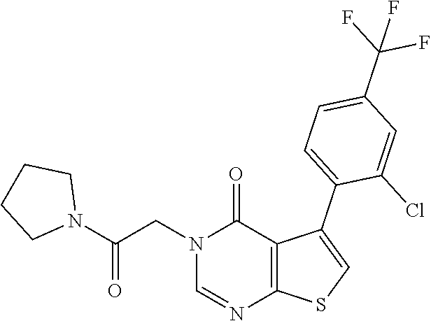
C1=NC2=C(C(C3=CC=C(C(F)(F)F)C=C3Cl)=CS2)C(=O)N1CC(N1CCCC1)=O
